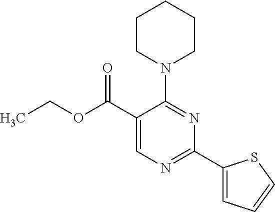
N1(C2=NC(C3=CC=CS3)=NC=C2C(OCC)=O)CCCCC1
